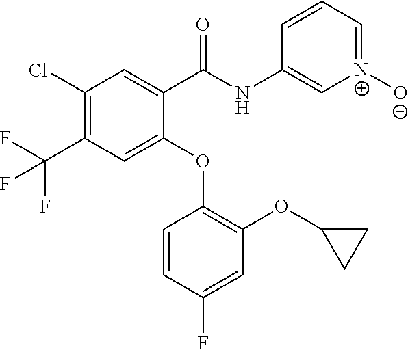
C1(C(NC2=C[N+]([O-])=CC=C2)=O)=CC(Cl)=C(C(F)(F)F)C=C1OC1=C(OC2CC2)C=C(F)C=C1
